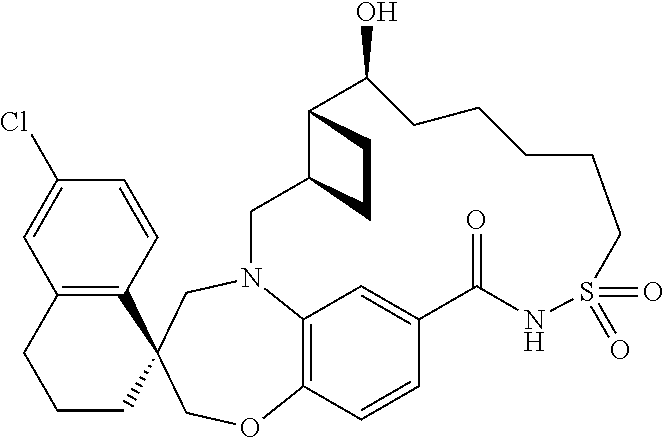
C1=CC(Cl)=CC2=C1C1(CCC2)CN2C3=C(C=CC(=C3)C(=O)NS(=O)(=O)CCCCCC(O)C3C(C2)CC3)OC1
